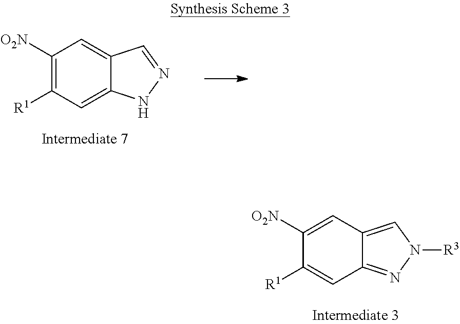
C1([O2N])=CC2=CN([R3])N=C2C=C1[R1].C1([O2N])=C([R1])C=C2C(=C1)C=NN2
